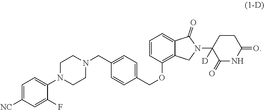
C1=C([NC])C=C(F)C(N2CCN(CC3=CC=C(COC4=C5C(=CC=C4)C(=O)N(C4([D])CCC(=O)NC4=O)C5)C=C3)CC2)=C1
